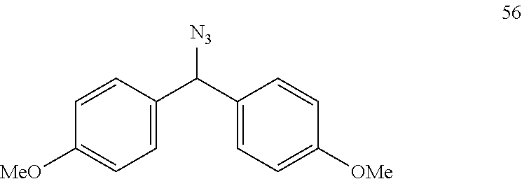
C1([MeO])=CC=C(C(C2=CC=C([OMe])C=C2)[N3])C=C1
